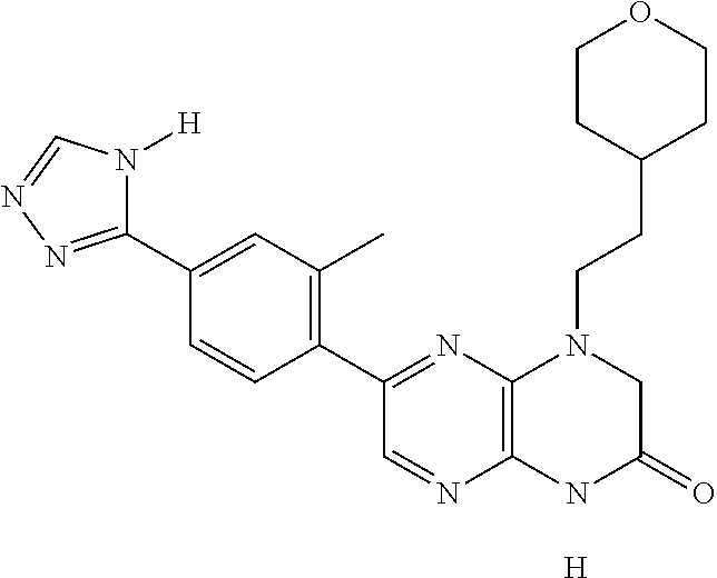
C1=CC(C2=NN=CN2[H])=CC(C)=C1C1=NC2=C(N=C1)NC(=O)CN2CCC1CCOCC1.[H]
